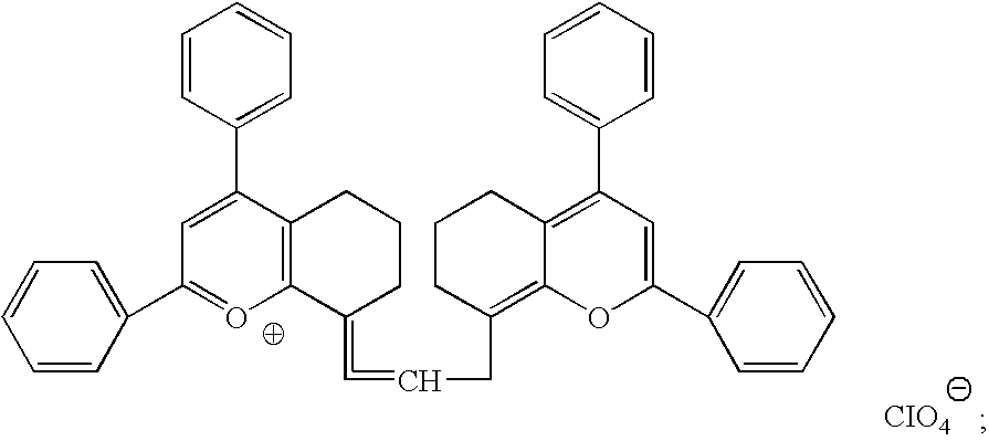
C1=CC(C2=OC3=C(C(C4=CC=CC=C4)=C2)CCCC3=C=CCC2=C3C(=C(C4=CC=CC=C4)C=C(C4=CC=CC=C4)O3)CCC2)=CC=C1.[CIO4]
